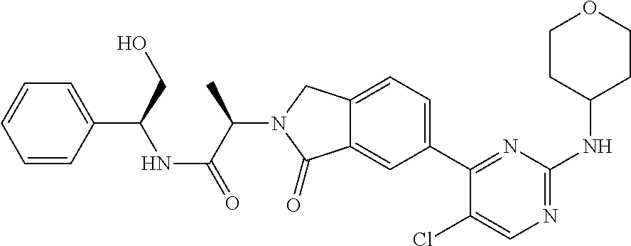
C1(Cl)=CN=C(NC2CCOCC2)N=C1C1=CC=C2C(=C1)C(=O)N(C(C(=O)NC(C1=CC=CC=C1)CO)C)C2
